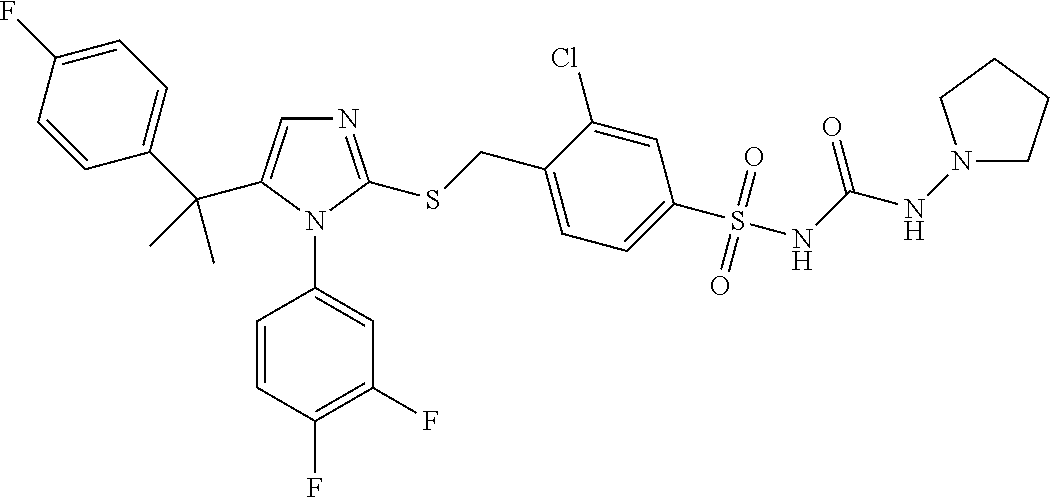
N1=C(SCC2=CC=C(S(=O)(=O)NC(NN3CCCC3)=O)C=C2Cl)N(C2=CC(F)=C(F)C=C2)C(C(C2=CC=C(F)C=C2)(C)C)=C1
